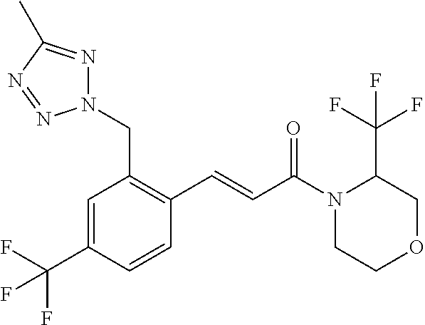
C1=C(C(F)(F)F)C=CC(C=CC(N2CCOCC2C(F)(F)F)=O)=C1CN1N=C(C)N=N1
